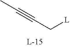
CC#CC[L]
